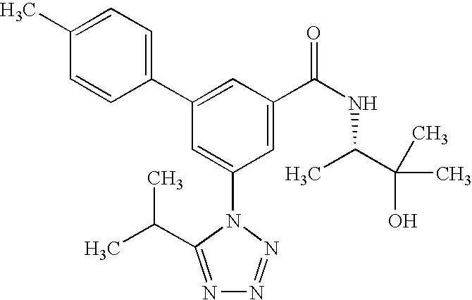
C1(C2=CC(C(NC(C(C)(C)O)C)=O)=CC(N3C(C(C)C)=NN=N3)=C2)=CC=C(C)C=C1
